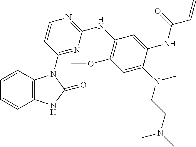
C1=CC2=C(C=C1)N(C1=NC(NC3=C(OC)C=C(N(CCN(C)C)C)C(NC(C=C)=O)=C3)=NC=C1)C(=O)N2
